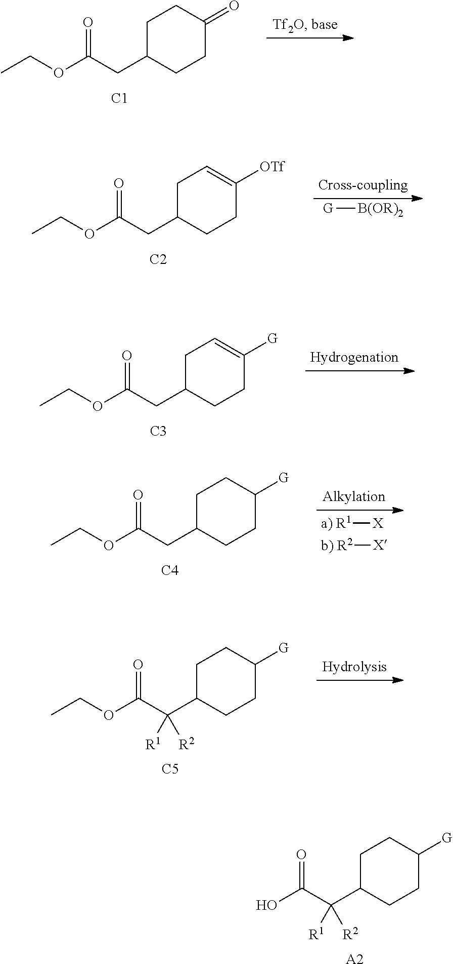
C1C(CC(OCC)=O)CCC(=O)C1.[C1].[G][B(OR)2].C1C(CC(OCC)=O)CCC([OTf])=C1.[C2].C1C(CC(OCC)=O)CCC([G])=C1.[C3].[a) R1][X].[b) R2][X].C1C(CC(OCC)=O)CCC([G])C1.[C4].C1C(C(C(OCC)=O)([R2])[R1])CCC([G])C1.[C5].C1C(C(C(O)=O)([R2])[R1])CCC([G])C1.[A2]
